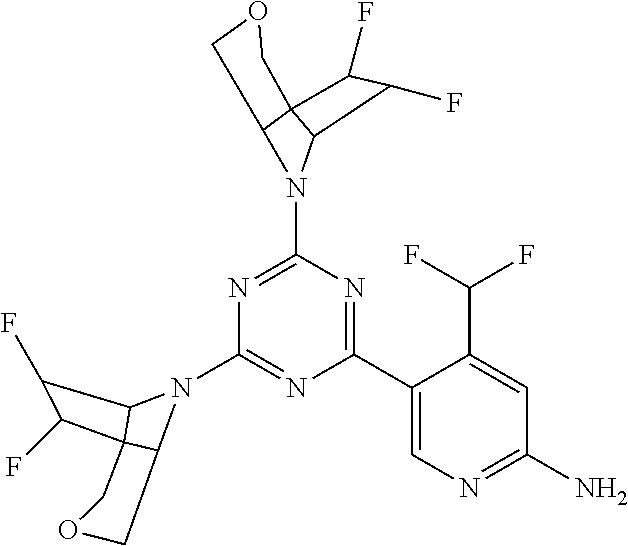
N1(C2=NC(N3C4C5(C3C(F)C5F)COC4)=NC(C3=CN=C(N)C=C3C(F)F)=N2)C2C3(C1C(F)C3F)COC2
